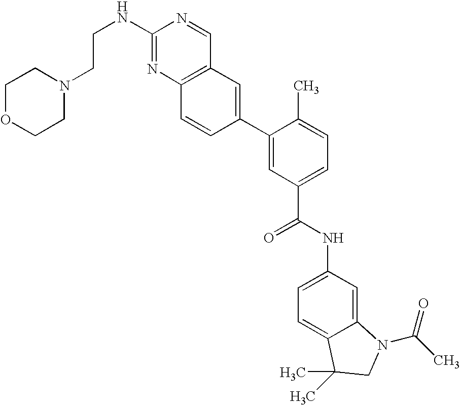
C1(NCCN2CCOCC2)=NC2=C(C=N1)C=C(C1=CC(C(NC3=CC=C4C(=C3)N(C(C)=O)CC4(C)C)=O)=CC=C1C)C=C2
